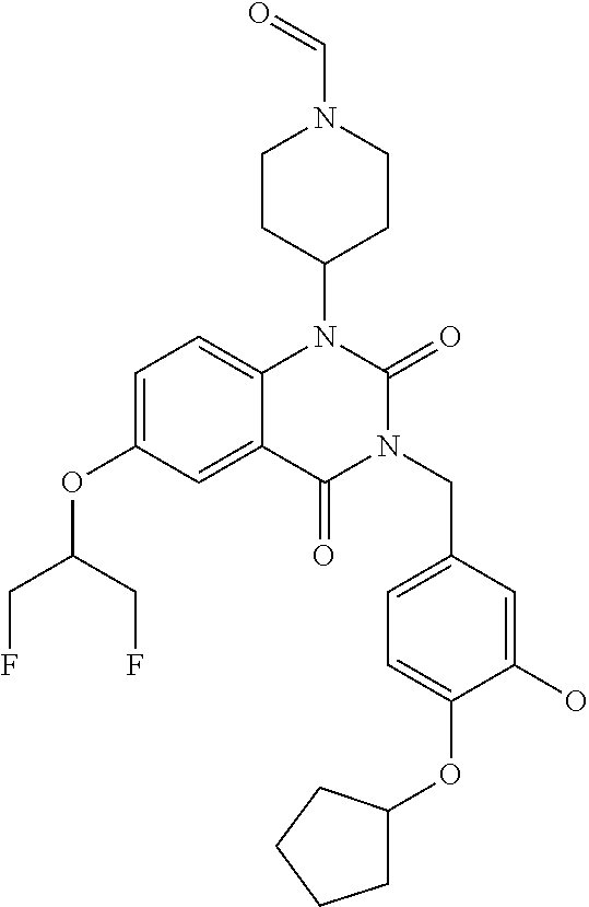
C1=C(OC(CF)CF)C=C2C(=C1)N(C1CCN(C=O)CC1)C(=O)N(CC1=CC=C(OC3CCCC3)C(O)=C1)C2=O
